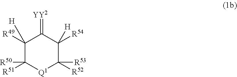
C1([R49])([H])C([R51])([R50])[Q1]C([R52])([R53])C([R54])([H])C1=[YY2]
